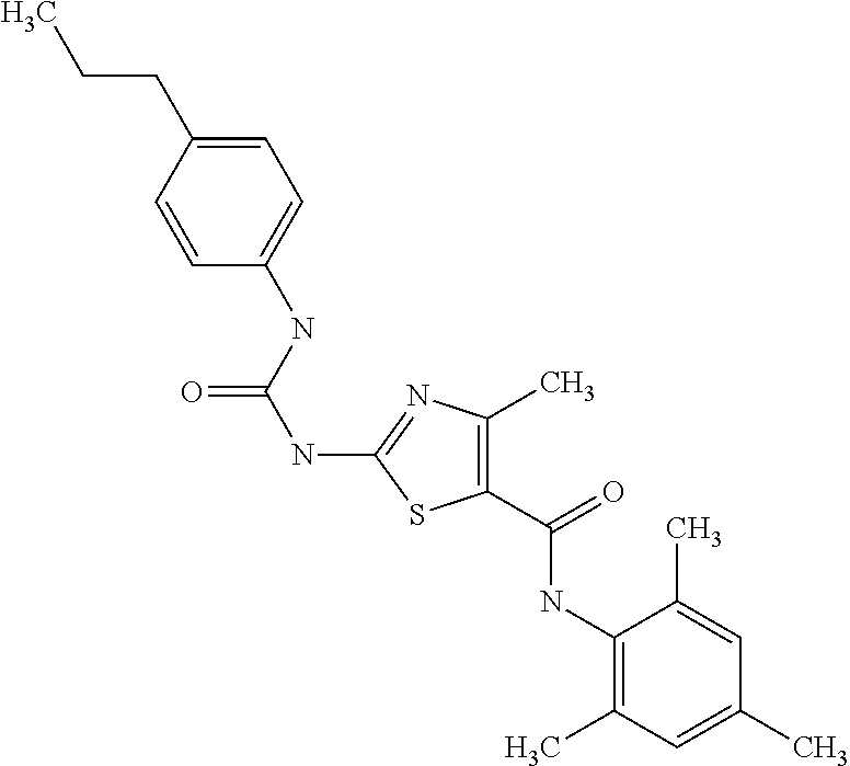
C1=CC(CCC)=CC=C1NC(NC1=NC(C)=C(C(NC2=C(C)C=C(C)C=C2C)=O)S1)=O
